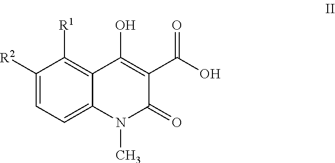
C1([R2])=CC=C2C(=C1[R1])C(O)=C(C(O)=O)C(=O)N2C
